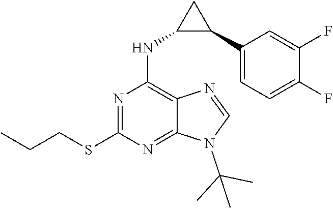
C1=NC2=C(NC3C(C4=CC=C(F)C(F)=C4)C3)N=C(SCCC)N=C2N1C(C)(C)C
